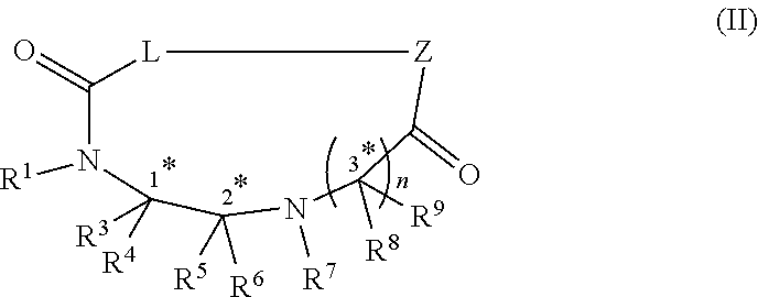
N1([R1])C([R3])([R4])C([R5])([R6])N([R7])C([R8])([R9])C(=O)[Z][L]C1=O
